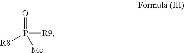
O=P([R9])([Me])[R8]
